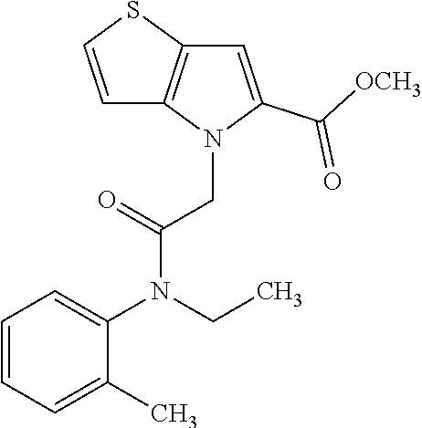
C1=CC=C(C)C(N(CC)C(=O)CN2C(C([OCH3])=O)=CC3=C2C=CS3)=C1
